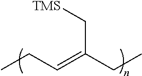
C(C(CC)=CCC)[TMS]
